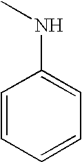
C1=CC=CC=C1NC
